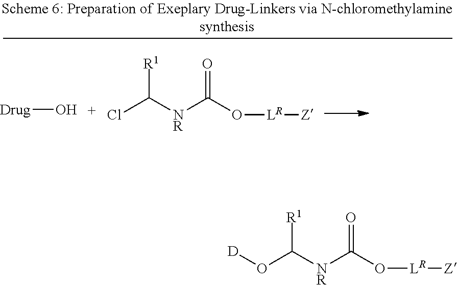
[Drug]O.ClC([NR]C(O[LR][Z])=O)[R1].O(C([NR]C(O[LR][Z])=O)[R1])[D]
